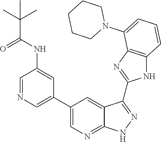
C1CCCCN1C1=CC=CC2=C1N=C(C1=NNC3=NC=C(C4=CN=CC(NC(C(C)(C)C)=O)=C4)C=C31)N2
